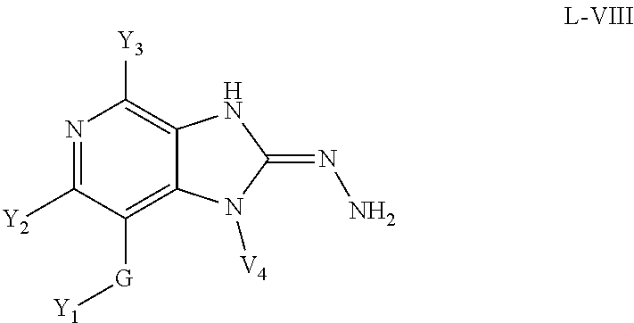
N1=C([Y2])C([G][Y1])=C2C(=C1[Y3])NC(=NN)N2[V4]
